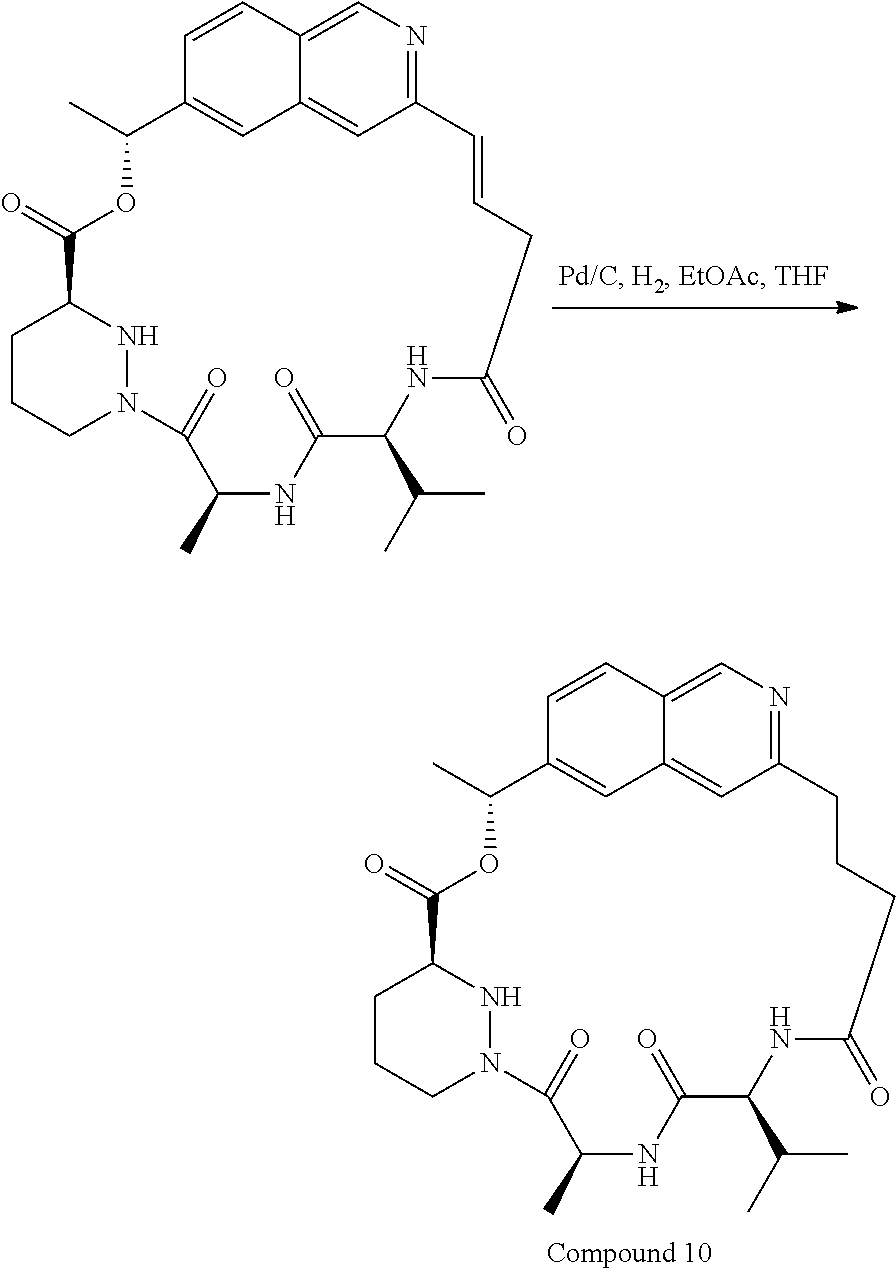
C12=NC=C3C(=C1)C=C(C=C3)C(C)OC(=O)C1CCCN(N1)C(=O)C(C)NC(=O)C(C(C)C)NC(=O)CC=C2.C12=NC=C3C(=C1)C=C(C=C3)C(C)OC(=O)C1CCCN(N1)C(=O)C(C)NC(=O)C(C(C)C)NC(=O)CCC2
